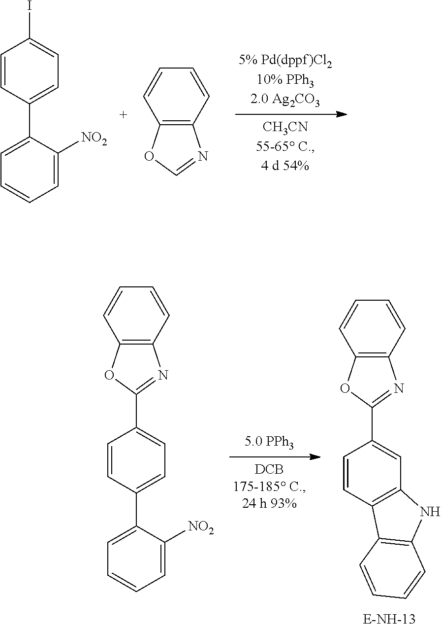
C1=CC(C2=CC=CC=C2[NO2])=CC=C1C1=NC2=C(O1)C=CC=C2.C1=CC2=C(C=C1C1=NC3=C(O1)C=CC=C3)NC1=C2C=CC=C1.C1(C2=CC=C(I)C=C2)=CC=CC=C1[NO2].C12=C(C=CC=C1)N=CO2
